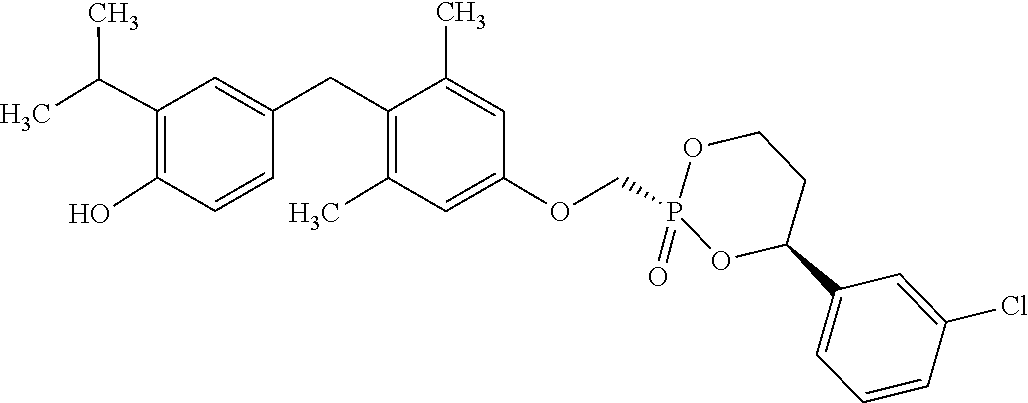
C1=C(CC2=C(C)C=C(OCP3(=O)OC(C4=CC=CC(Cl)=C4)CCO3)C=C2C)C=CC(O)=C1C(C)C
